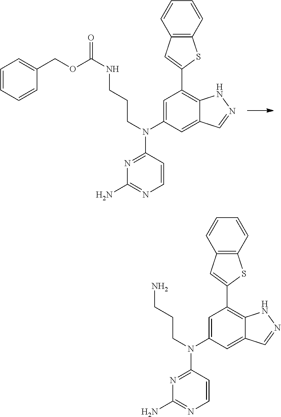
C1=CC=CC(COC(NCCCN(C2=NC(N)=NC=C2)C2=CC(C3=CC4=C(S3)C=CC=C4)=C3C(=C2)C=NN3)=O)=C1.NCCCN(C1=NC(N)=NC=C1)C1=CC(C2=CC3=C(S2)C=CC=C3)=C2C(=C1)C=NN2
